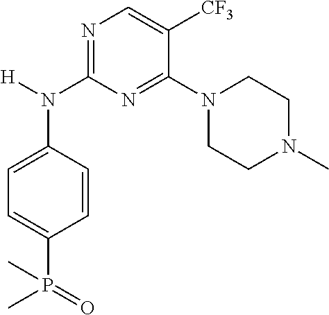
N1=C(N(C2=CC=C(P(=O)(C)C)C=C2)[H])N=C(N2CCN(C)CC2)C([CF3])=C1
